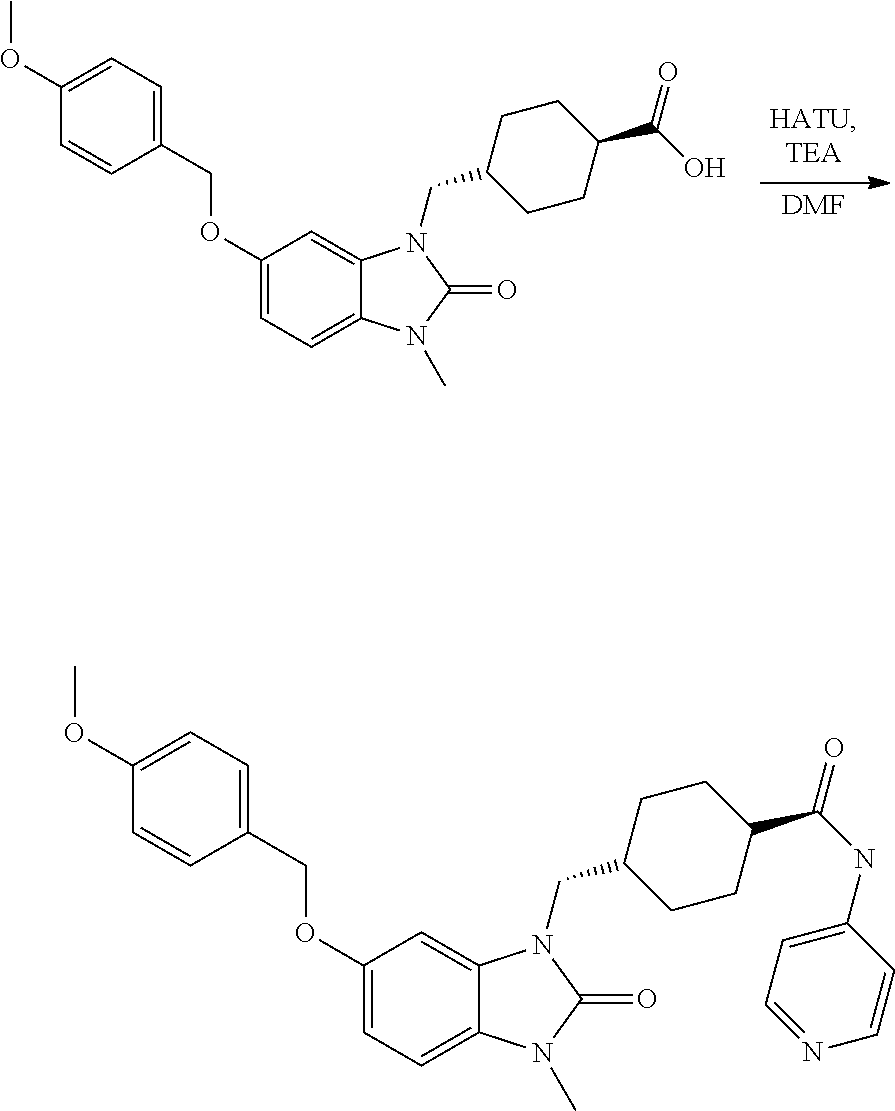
[DMF].C1(OCC2=CC=C(OC)C=C2)=CC=C2C(=C1)N(CC1CCC(C(O)=O)CC1)C(=O)N2C.C1(OCC2=CC=C(OC)C=C2)=CC=C2C(=C1)N(CC1CCC(C(NC3=CC=NC=C3)=O)CC1)C(=O)N2C
